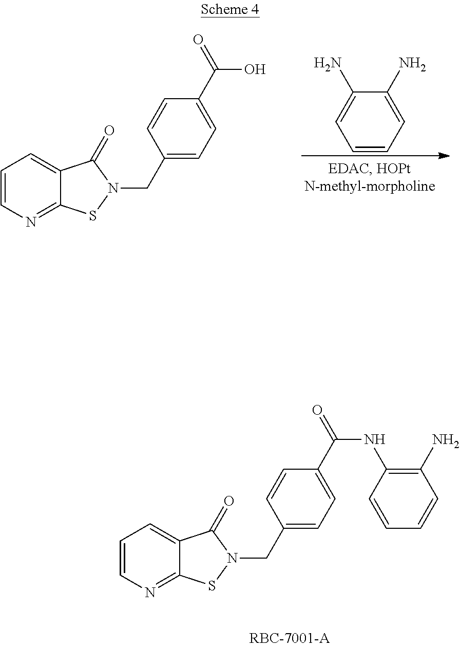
C1=CN=C2C(=C1)C(=O)N(CC1=CC=C(C(=O)O)C=C1)S2.NC1=CC=CC=C1N.C1=CN=C2C(=C1)C(=O)N(CC1=CC=C(C(=O)NC3=C(N)C=CC=C3)C=C1)S2
